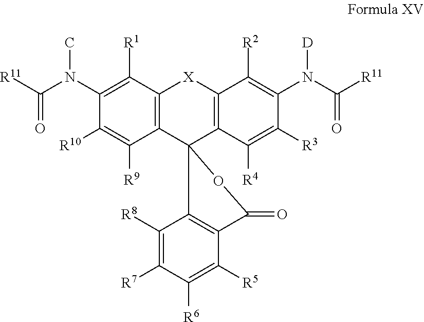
C1(N([D])C(=O)[R11])=C([R2])C2=C(C([R4])=C1[R3])C1(C3=C([X]2)C([R1])=C(N(C(=O)[R11])C)C([R10])=C3[R9])OC(=O)C2=C1C([R8])=C([R7])C([R6])=C2[R5]
